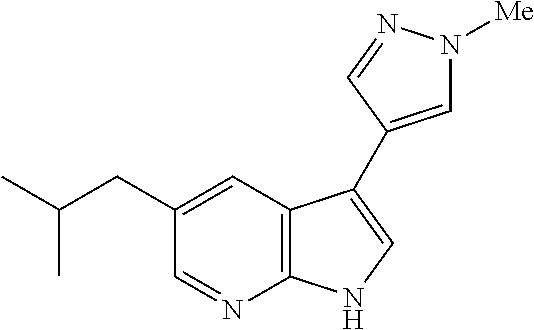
C1=NC2=C(C=C1CC(C)C)C(C1=CN([Me])N=C1)=CN2
